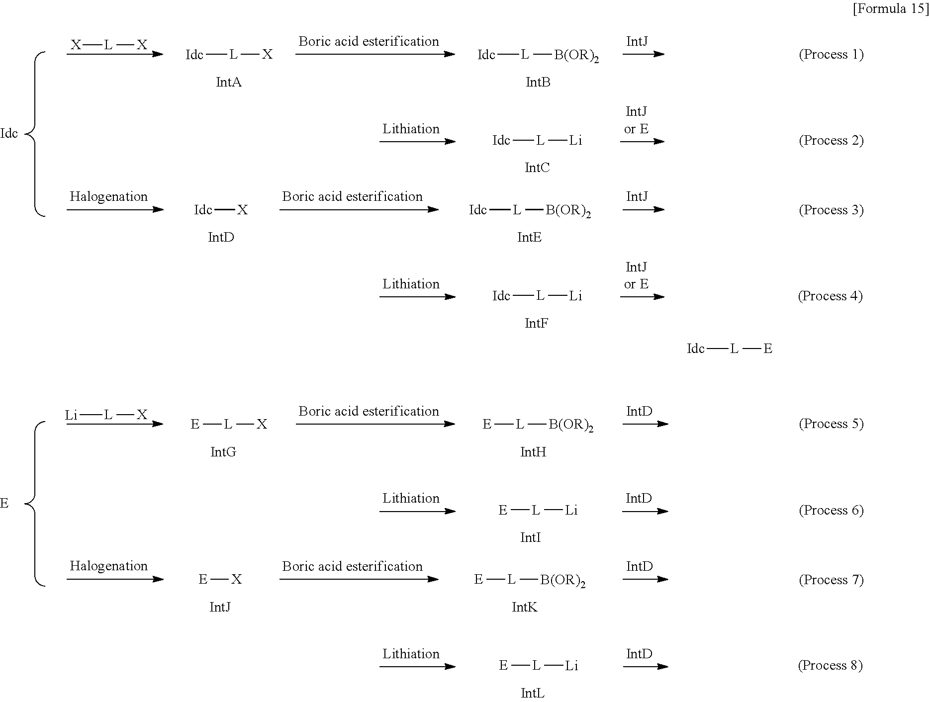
[Idc][L][X].[Idc][L][B(OR)2].[X][L][X].[Idc][L][Li].[Idc][L][B(OR)2].[Idc][L][Li].[Idc][X].[Idc][L][E].[E][L][X].[E][L][B(OR)2].[Li][L][X].[E][L][Li].[E][L][B(OR)2].[E][L][Li].[E][X]
